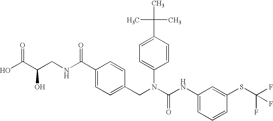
OC(C(CNC(C1=CC=C(CN(C(NC2=CC=CC(SC(F)(F)F)=C2)=O)C2=CC=C(C(C)(C)C)C=C2)C=C1)=O)O)=O
